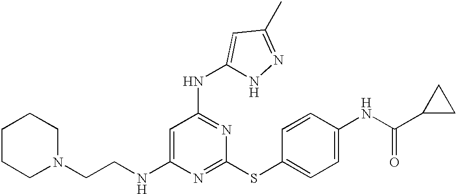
N(C1=CC(NC2=CC(C)=NN2)=NC(SC2=CC=C(NC(=O)C3CC3)C=C2)=N1)CCN1CCCCC1
